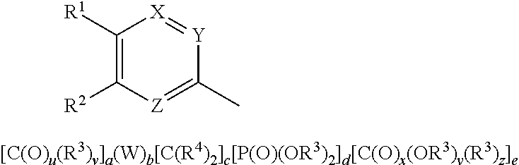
C1([R1])=C([R2])[Z]=C(C)[Y]=[X]1
